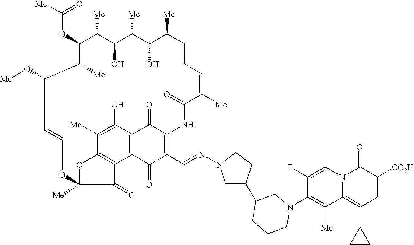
C(OC1C([Me])C(O[Me])C=COC2([Me])OC3=C(C4=C(C(=O)C(=C(C=NN5CC(C6CCCN(C7=C([Me])C8=C(C9CC9)C=C([CO2H])C(=O)N8C=C7F)C6)CC5)C4=O)NC(=O)C([Me])=CC=CC([Me])C(O)C([Me])C(O)C1[Me])C(O)=C3[Me])C2=O)([Me])=O
